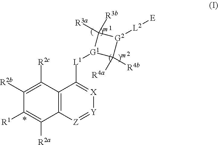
C12=C([Z]=[Y][X]=C1[L1][G1]1C([R4a])([R4b])[G2]([L2][E])C1([R3a])[R3b])C([R2a])=C([R1])C([R2b])=C2[R2c]
